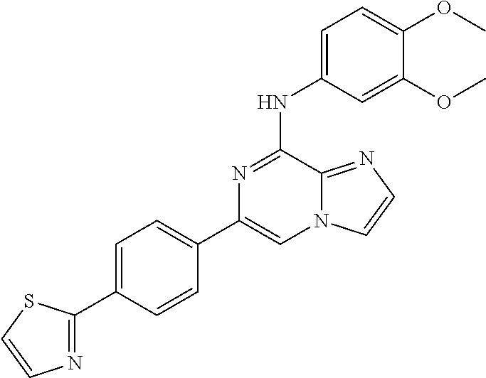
C1=C(C2=NC=CS2)C=CC(C2=CN3C(=NC=C3)C(NC3=CC=C(OC)C(OC)=C3)=N2)=C1
